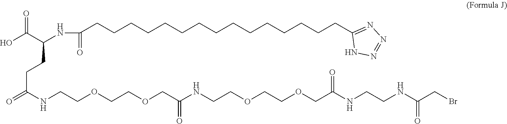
O=C(NCCOCCOCC(NCCOCCOCC(NCCNC(CBr)=O)=O)=O)CCC(NC(CCCCCCCCCCCCCCCC1=NN=NN1)=O)C(O)=O
